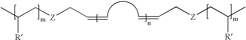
CC(C[Z]CC=C)[R].C=CC[Z]CC(C)[R]
